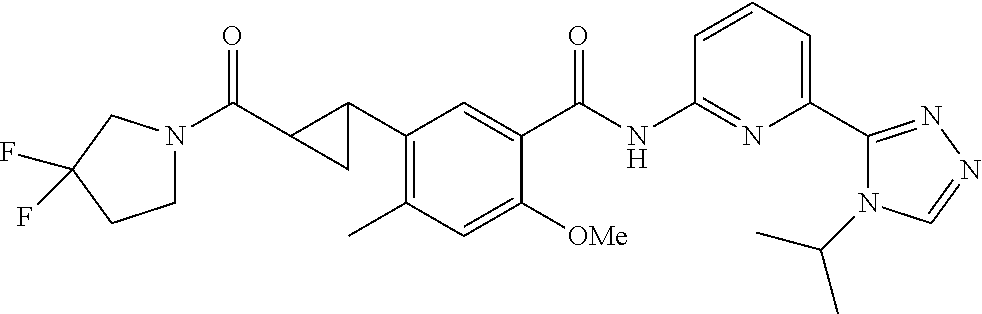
C1(C2CC2C(N2CCC(F)(F)C2)=O)=C(C)C=C([OMe])C(C(NC2=NC(C3=NN=CN3C(C)C)=CC=C2)=O)=C1
